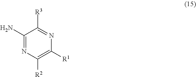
C1(N)=NC([R2])=C([R1])N=C1[R3]
